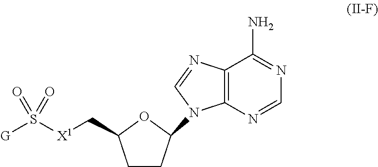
C12=C(N=CN=C1N)N(C1CCC(C[X1]S([G])(=O)=O)O1)C=N2
